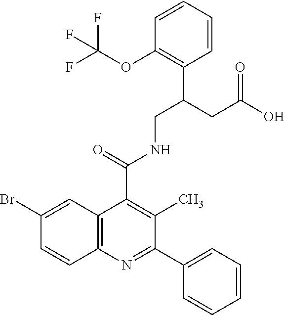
C1=CC2=C(C=C1Br)C(C(=O)NCC(CC(O)=O)C1=C(OC(F)(F)F)C=CC=C1)=C(C)C(C1=CC=CC=C1)=N2
